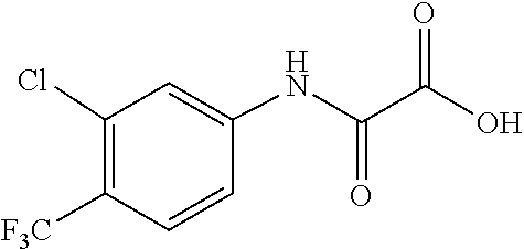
C1([F3C])=C(Cl)C=C(NC(C(O)=O)=O)C=C1
